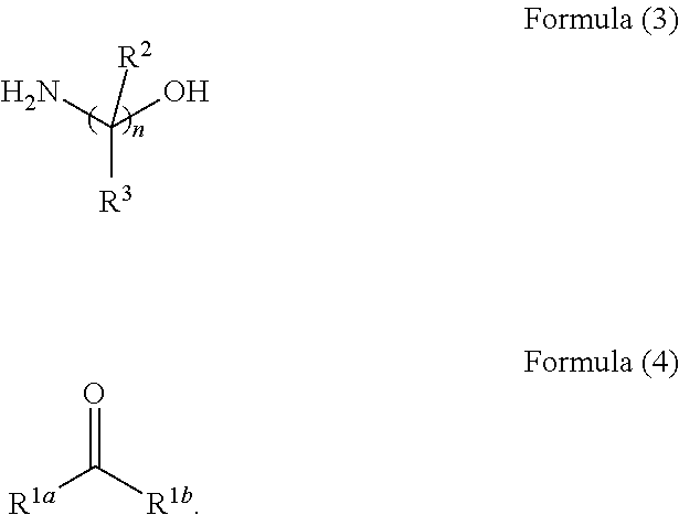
C([R3])(O)(N)[R2].O=C([R1a])[R1b]
